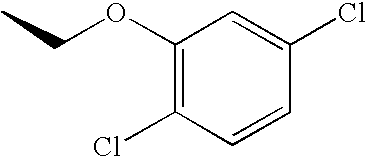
C1(OCC)=C(Cl)C=CC(Cl)=C1
